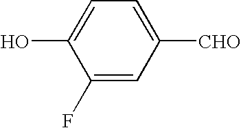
C1(F)=CC([CHO])=CC=C1O
